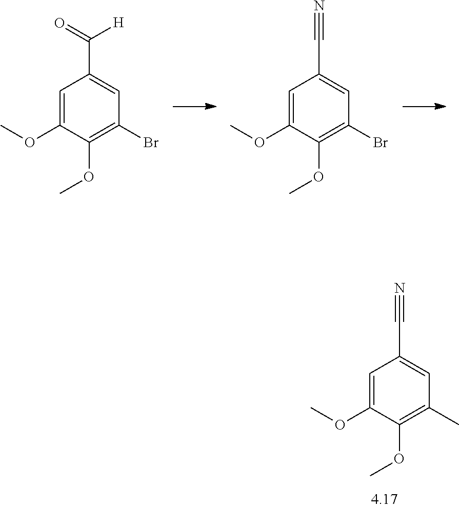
C1=C(OC)C(OC)=C(C)C=C1C#N.C1=C(OC)C(OC)=C(Br)C=C1C(=O)[H].C1=C(OC)C(OC)=C(Br)C=C1C#N
